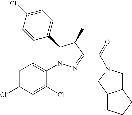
C1=C(Cl)C=CC(C2N(C3=CC=C(Cl)C=C3Cl)N=C(C(=O)N3CC4C(C3)CCC4)C2C)=C1
